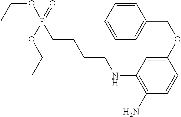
CCOP(OCC)(=O)CCCCNC1=C(N)C=CC(OCC2=CC=CC=C2)=C1
